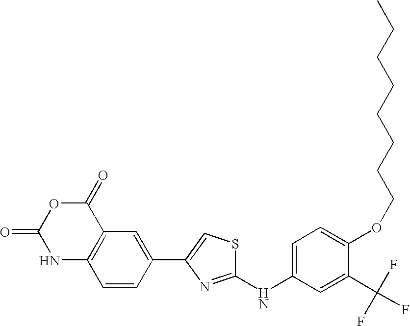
C1(NC2=CC=C(OCCCCCCCC)C(C(F)(F)F)=C2)=NC(C2=CC3=C(C=C2)NC(=O)OC3=O)=CS1
